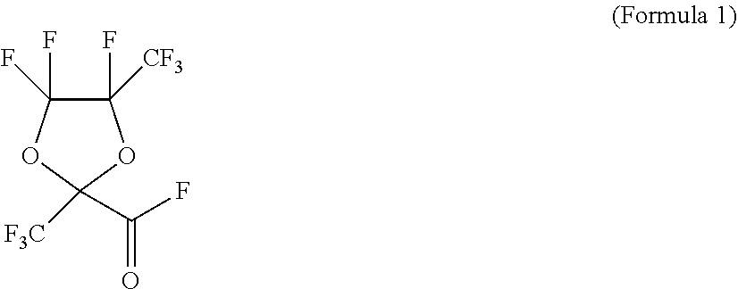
C1([CF3])(F)C(F)(F)OC(C(F)=O)([F3C])O1
